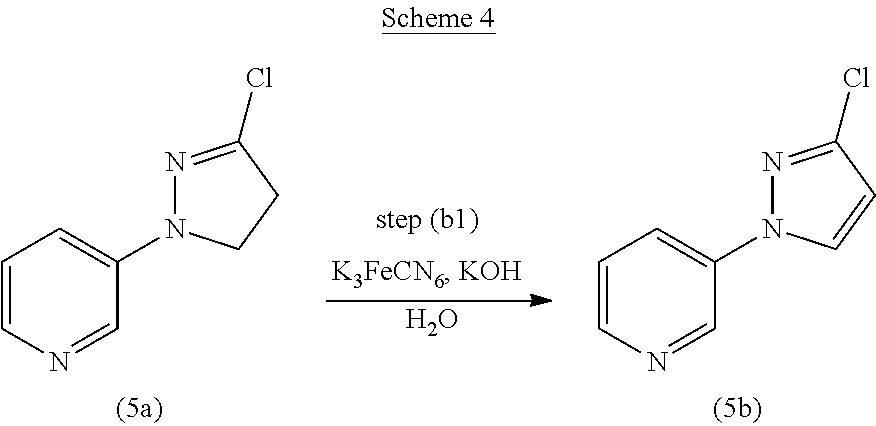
C1=CN=CC(N2N=C(Cl)CC2)=C1.C1=CN=CC(N2N=C(Cl)C=C2)=C1.O
